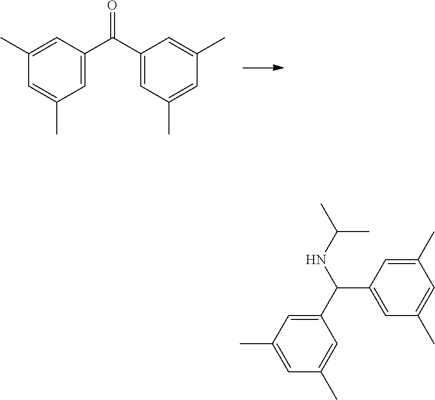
C1(C)=CC(C(=O)C2=CC(C)=CC(C)=C2)=CC(C)=C1.C1(C)=CC(C)=CC(C(NC(C)C)C2=CC(C)=CC(C)=C2)=C1
